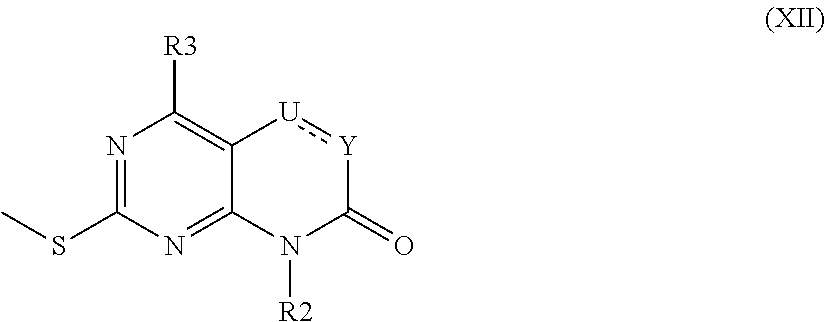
N1=C(SC)N=C2C(=C1[R3])[U]:[Y]C(=O)N2[R2]
